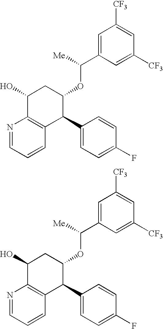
N1=CC=CC2=C1C(O)CC(OC(C1=CC([CF3])=CC([CF3])=C1)[Me])C2C1=CC=C(F)C=C1.N1=CC=CC2=C1C(O)CC(OC(C1=CC([CF3])=CC([CF3])=C1)[Me])C2C1=CC=C(F)C=C1
